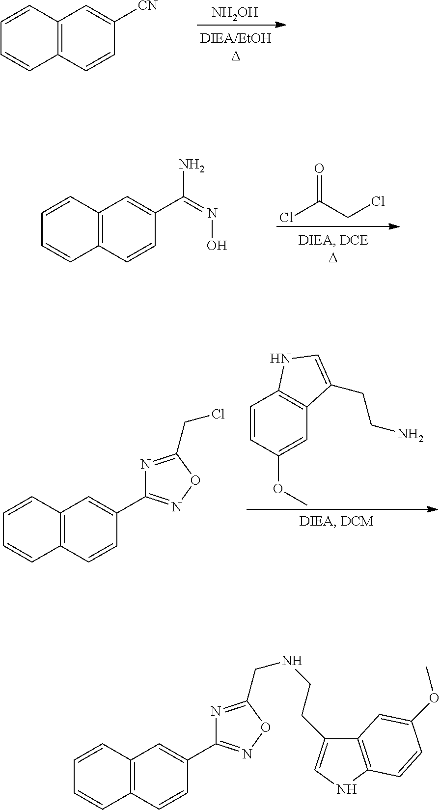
[NH2OH].C12=C(C=CC([CN])=C1)C=CC=C2.ClC(=O)CCl.C12=C(C=CC(C(=NO)N)=C1)C=CC=C2.C1=CC(OC)=CC2=C1NC=C2CCN.C12=C(C=CC(C3=NOC(CCl)=N3)=C1)C=CC=C2.C12=C(C=CC(C3=NOC(CNCCC4=CNC5=C4C=C(OC)C=C5)=N3)=C1)C=CC=C2
